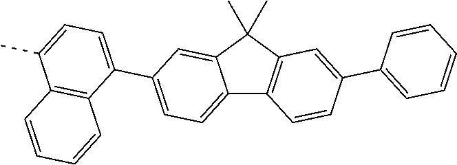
C12=CC=C(C3=CC=C(C)C4=C3C=CC=C4)C=C1C(C)(C)C1=C2C=CC(C2=CC=CC=C2)=C1
